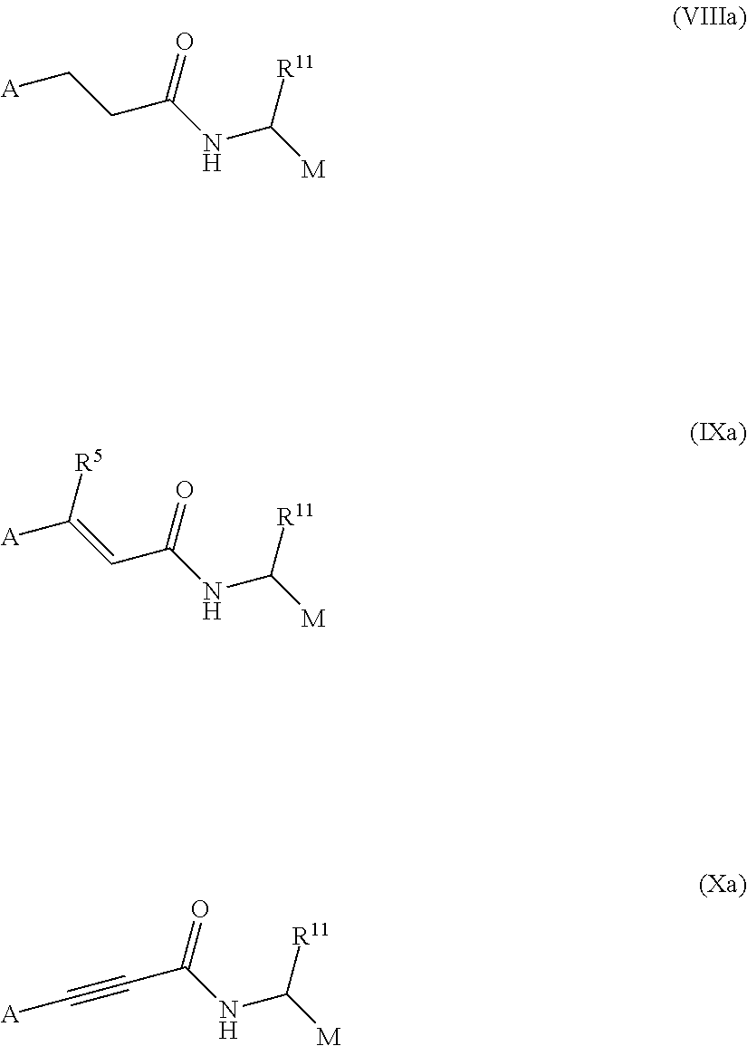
[M]C([R11])NC(CC[A])=O.[M]C([R11])NC(C=C([A])[R5])=O.[M]C([R11])NC(C#C[A])=O
